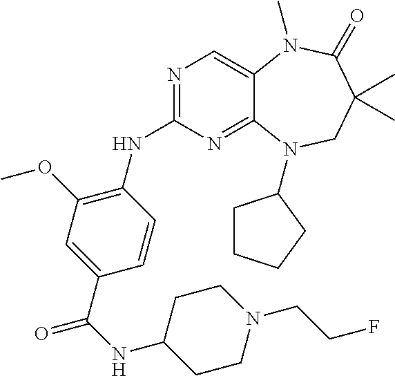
N1=C(NC2=C(OC)C=C(C(=O)NC3CCN(CCF)CC3)C=C2)N=C2C(=C1)N(C)C(=O)C(C)(C)CN2C1CCCC1
